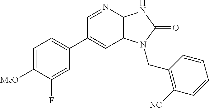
C1(C2=CC=C([MeO])C(F)=C2)=CC2=C(N=C1)NC(=O)N2CC1=C([NC])C=CC=C1
